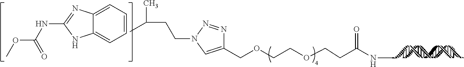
C1(COCCOCCC(NC)=O)=CN(CCC(C)C)N=N1.C1=CC=C2C(=C1)NC(NC(OC)=O)=N2
